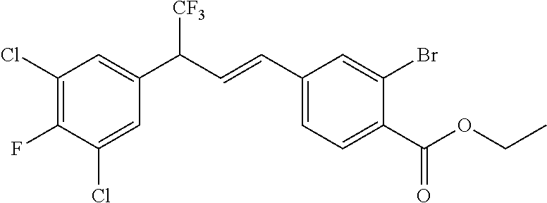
C1(Cl)=C(F)C(Cl)=CC(C(C=CC2=CC=C(C(OCC)=O)C(Br)=C2)[CF3])=C1
